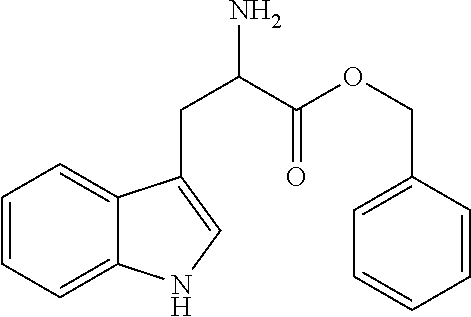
C1=CC=C2C(=C1)C(CC(C(=O)OCC1=CC=CC=C1)N)=CN2
